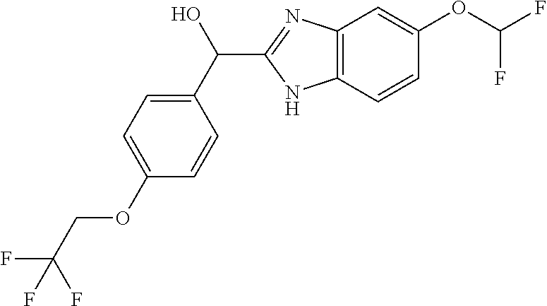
C12=C(C=CC(OC(F)F)=C1)NC(C(C1=CC=C(OCC(F)(F)F)C=C1)O)=N2
